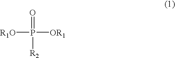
[R1O]P([OR1])(=O)[R2]
